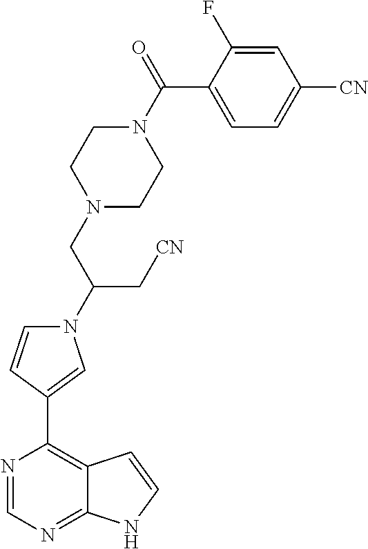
N1=CN=C2C(=C1C1=CN(C(CN3CCN(C(=O)C4=CC=C([CN])C=C4F)CC3)C[CN])C=C1)C=CN2
